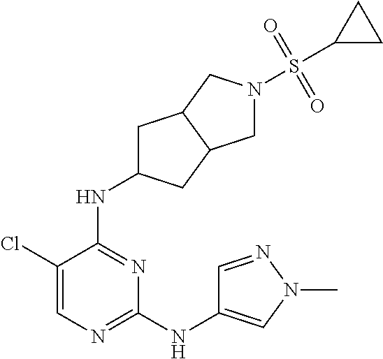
C1(NC2=CN(C)N=C2)=NC=C(Cl)C(NC2CC3C(C2)CN(S(C2CC2)(=O)=O)C3)=N1
